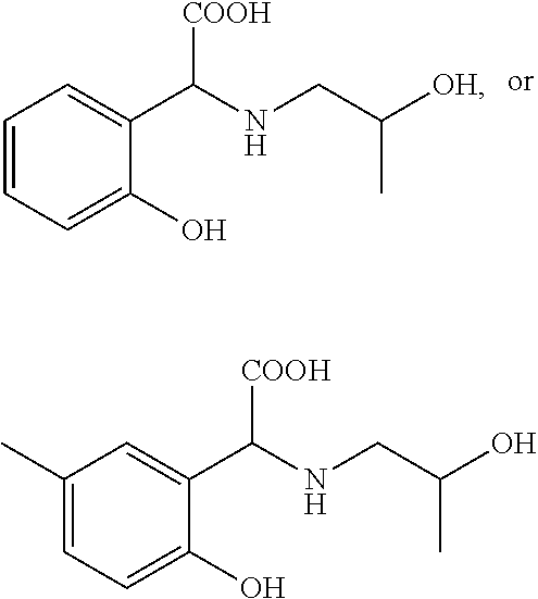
C1=CC=C(O)C(C(NCC([OH])C)[COOH])=C1.C1(C)=CC=C(O)C(C(NCC(O)C)[COOH])=C1
